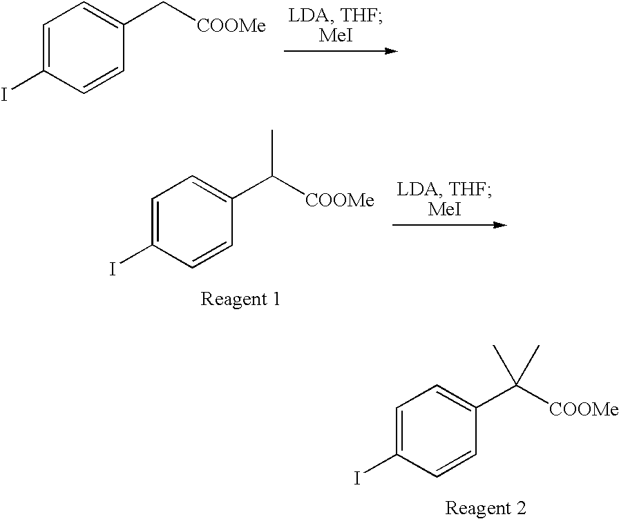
C1=C(I)C=CC(C[COOMe])=C1.C1=C(I)C=CC(C([COOMe])C)=C1.C1=C(I)C=CC(C([COOMe])(C)C)=C1
